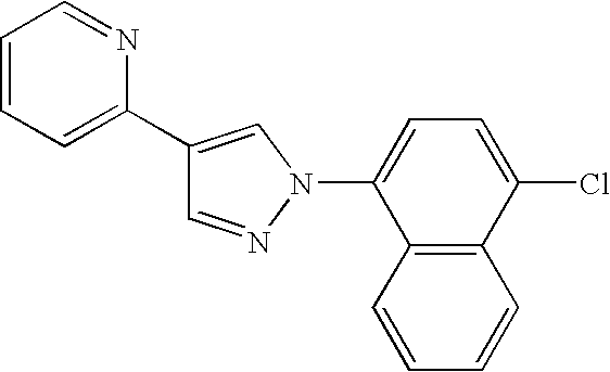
C1(C2=CC=CC=N2)=CN(C2=CC=C(Cl)C3=C2C=CC=C3)N=C1
